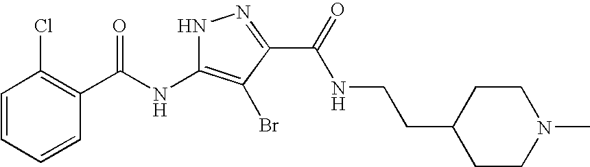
C1=CC=CC(C(NC2=C(Br)C(C(=O)NCCC3CCN(C)CC3)=NN2)=O)=C1Cl
